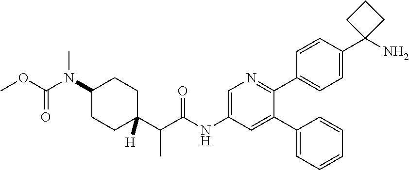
C1=CC(C2(N)CCC2)=CC=C1C1=NC=C(NC(C(C2([H])CCC(N(C(OC)=O)C)CC2)C)=O)C=C1C1=CC=CC=C1
